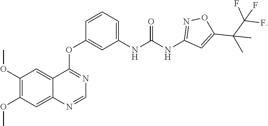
N1=C(OC2=CC(NC(NC3=NOC(C(C(F)(F)F)(C)C)=C3)=O)=CC=C2)C2=CC(OC)=C(OC)C=C2N=C1
